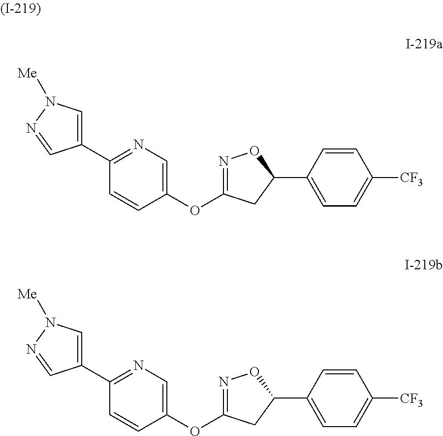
C1=CC(OC2=NOC(C3=CC=C([CF3])C=C3)C2)=CN=C1C1=CN([Me])N=C1.C1=CC(OC2=NOC(C3=CC=C([CF3])C=C3)C2)=CN=C1C1=CN([Me])N=C1
